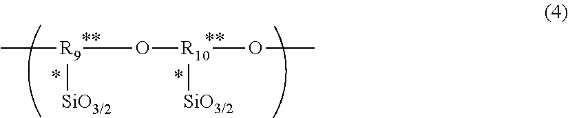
[R9](O[R10]([SiO3/2])OC)([SiO3/2])C
